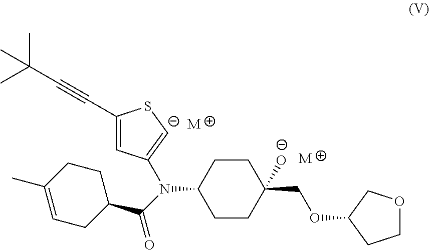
C1(N(C2=[C-]SC(C#CC(C)(C)C)=C2)C(C2CC=C(C)CC2)=O)CCC(COC2CCOC2)([O-])CC1.[M].[M]
